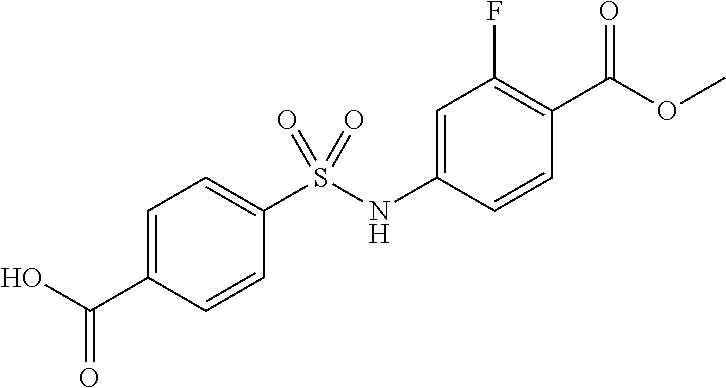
C1=C(C(=O)O)C=CC(S(NC2=CC(F)=C(C(OC)=O)C=C2)(=O)=O)=C1
